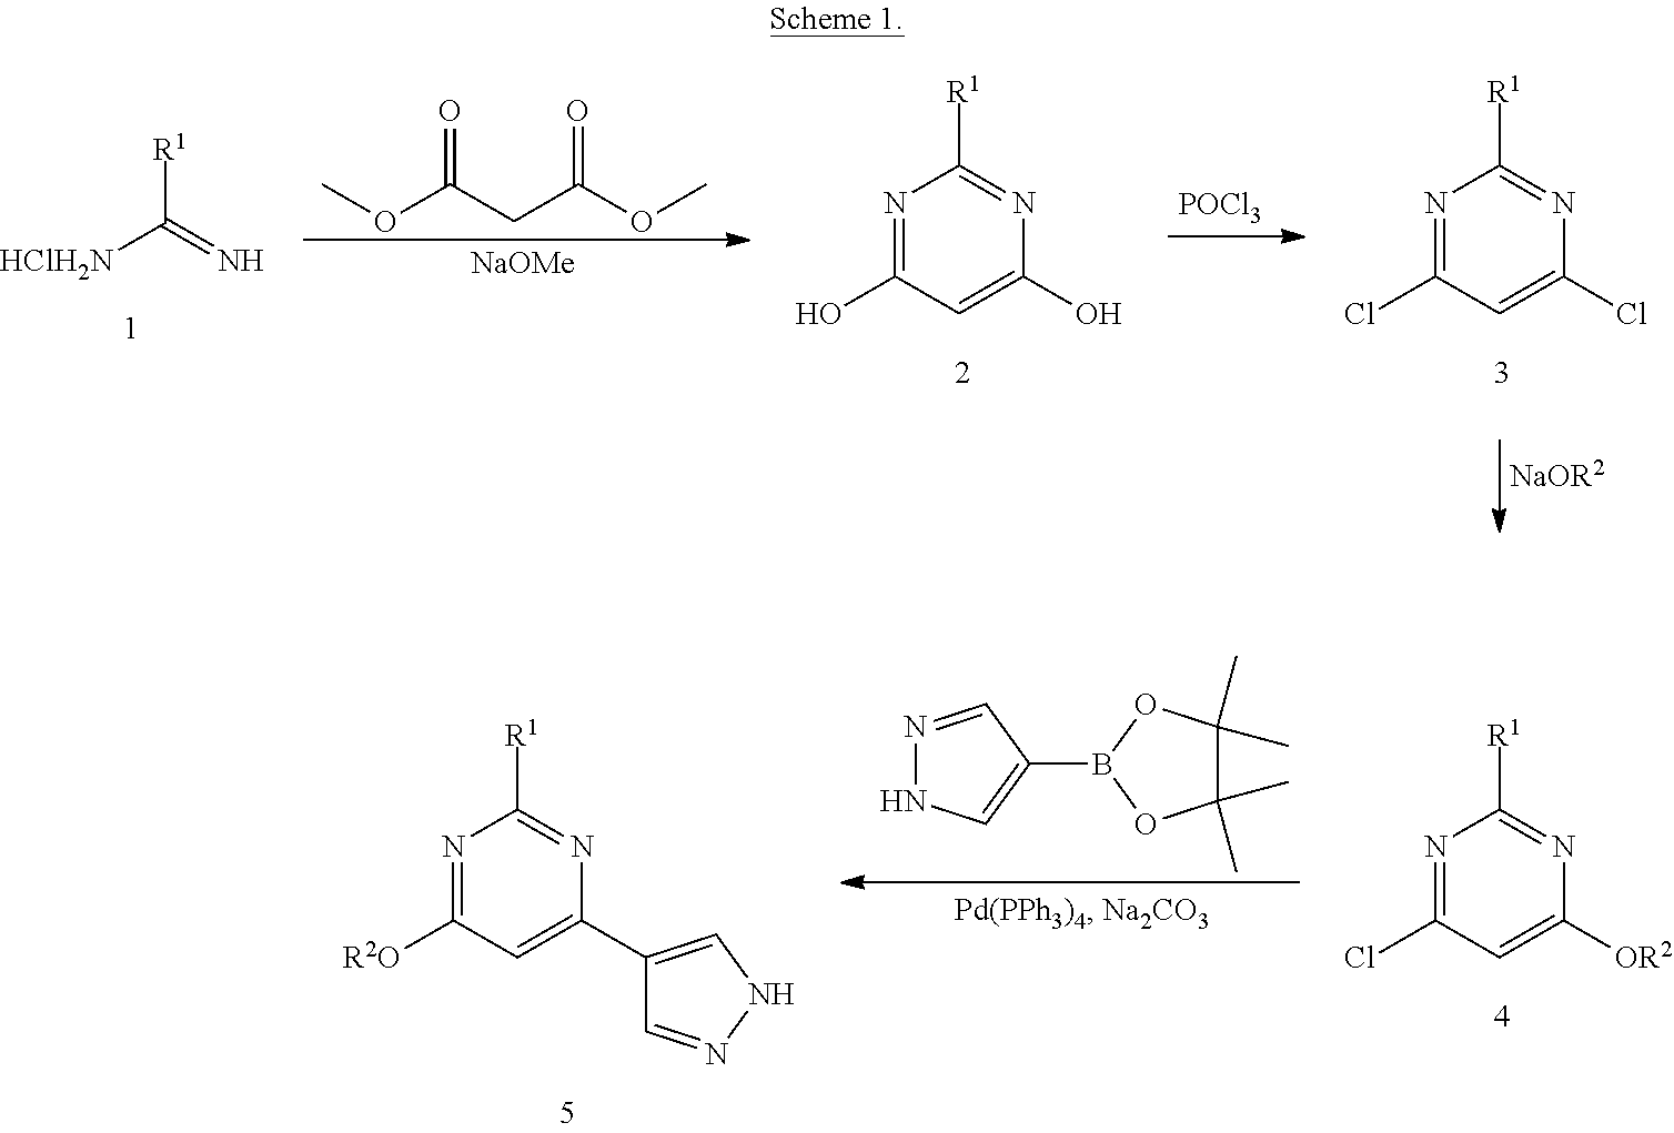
[R1]C(=N)[HClH2N].O=C(CC(OC)=O)OC.[NaOMe].N1=C(O)C=C(O)N=C1[R1].[POCl3].N1=C(Cl)C=C(Cl)N=C1[R1].[NaOR2].N1=C(Cl)C=C([OR2])N=C1[R1].C1(B2OC(C)(C)C(C)(C)O2)=CNN=C1.N1=C([R2O])C=C(C2=CNN=C2)N=C1[R1]
